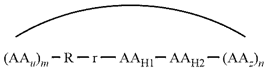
[(AAu)m][R][r][AAH1][AAH2][(AAz)n]
